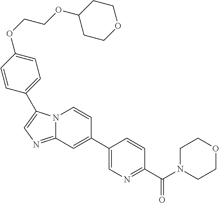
N12C(=NC=C1C1=CC=C(OCCOC3CCOCC3)C=C1)C=C(C1=CN=C(C(N3CCOCC3)=O)C=C1)C=C2
